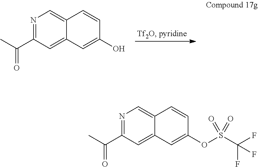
N1=C(C(C)=O)C=C2C(=C1)C=CC(O)=C2.N1=C(C(C)=O)C=C2C(=C1)C=CC(OS(C(F)(F)F)(=O)=O)=C2
